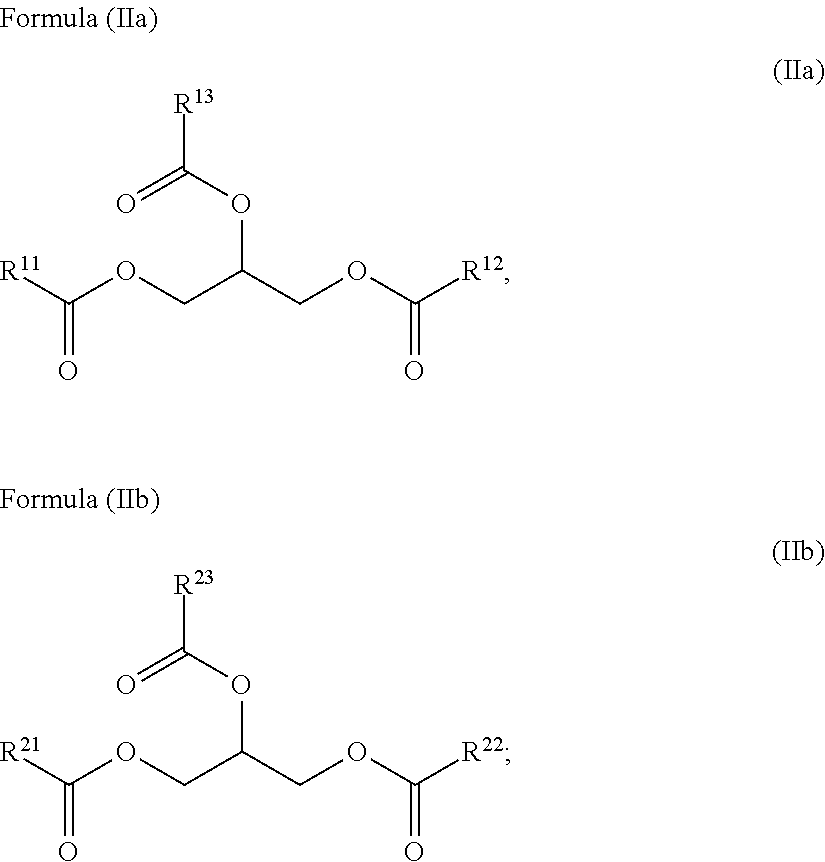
[R11]C(OCC(COC([R12])=O)OC([R13])=O)=O.[R21]C(OCC(COC([R22])=O)OC([R23])=O)=O
